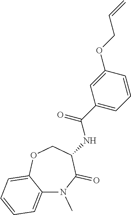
C12=CC=CC=C1OCC(NC(=O)C1=CC=CC(OCC=C)=C1)C(=O)N2C
